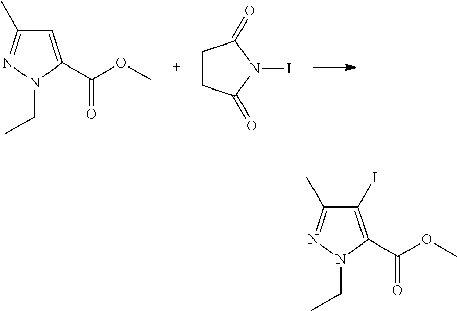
C1=C(C(OC)=O)N(CC)N=C1C.C1CC(=O)N(I)C1=O.C1(I)=C(C(OC)=O)N(CC)N=C1C
